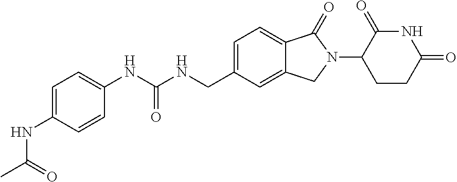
C1(NC(C)=O)=CC=C(NC(NCC2=CC=C3C(=C2)CN(C2CCC(=O)NC2=O)C3=O)=O)C=C1
